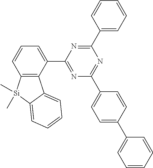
C12=C(C(C3=NC(C4=CC=C(C5=CC=CC=C5)C=C4)=NC(C4=CC=CC=C4)=N3)=CC=C1)C1=CC=CC=C1[Si]2(C)C
